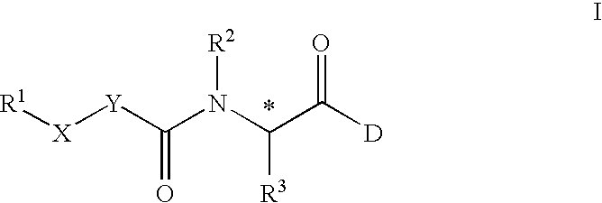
[R1][X][Y]C(N([R2])C([R3])C(=O)[D])=O
